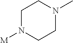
C1N([M])CCN(C)C1
